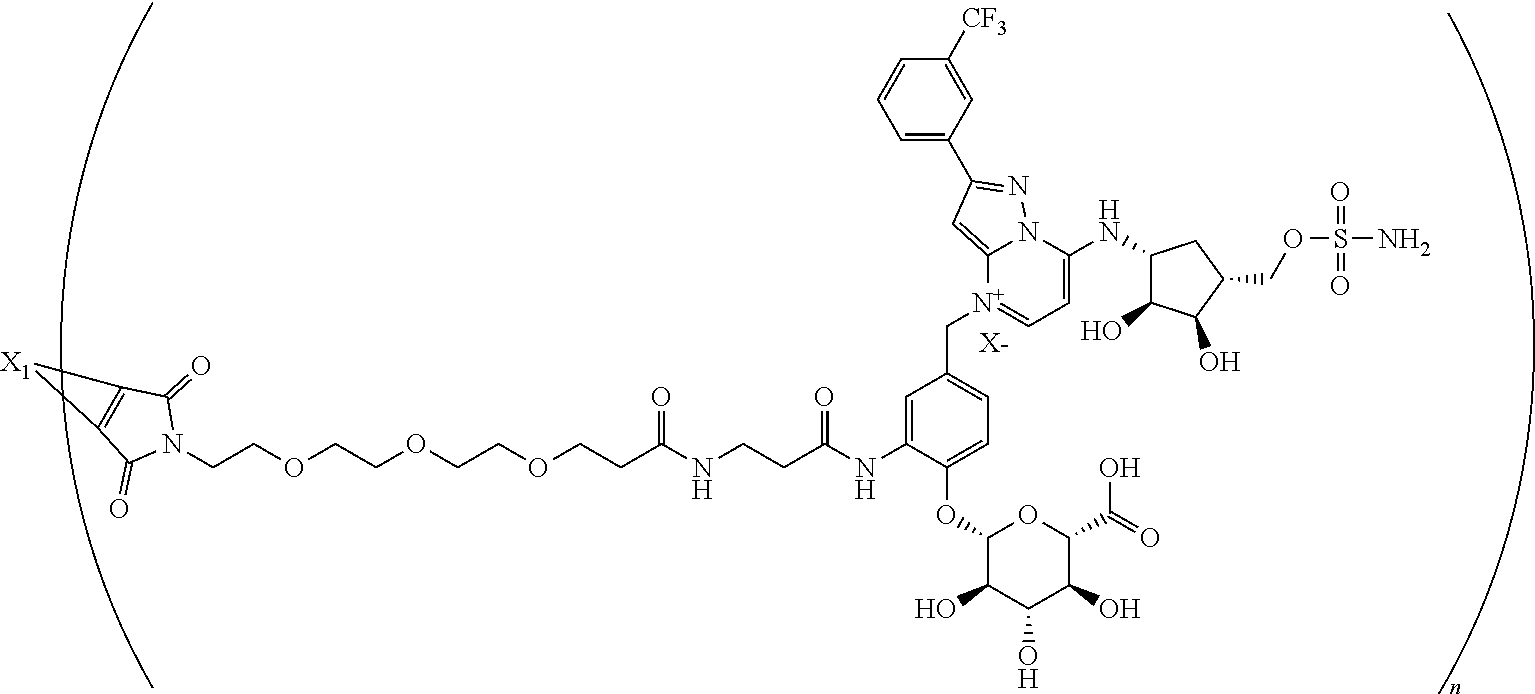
[X-].C(COCCOCCOCCC(NCCC(NC1=CC(C[N+]2=CC=C(NC3C(O)C(O)C(COS(N)(=O)=O)C3)N3C2=CC(C2=CC=CC([CF3])=C2)=N3)=CC=C1OC1C(O)C(O)C(O)C(C(O)=O)O1)=O)=O)N1C(=O)C2=C(C1=O)[X1]2
